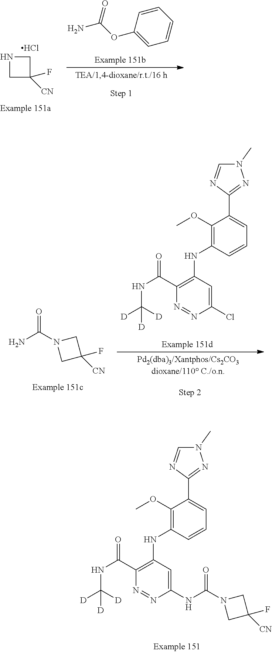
N1CC([CN])(F)C1.Cl.C1(OC(N)=O)=CC=CC=C1.O=C(N1CC(F)([CN])C1)N.C1(OC)=C(NC2=C(C(NC([D])([D])[D])=O)N=NC(Cl)=C2)C=CC=C1C1=NN(C)C=N1.C1(OC)=C(NC2=C(C(NC([D])([D])[D])=O)N=NC(NC(=O)N3CC(F)([CN])C3)=C2)C=CC=C1C1=NN(C)C=N1
